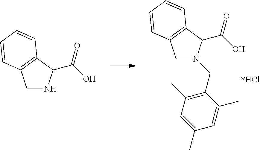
C1N(CC2=C(C)C=C(C)C=C2C)C(C(O)=O)C2=C1C=CC=C2.C1NC(C(O)=O)C2=C1C=CC=C2
